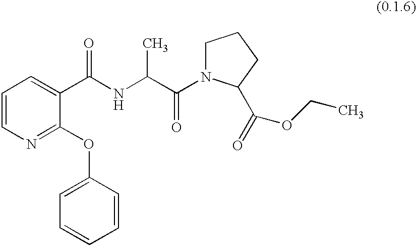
C1=CN=C(OC2=CC=CC=C2)C(C(NC(C(=O)N2CCCC2C(=O)OCC)C)=O)=C1
